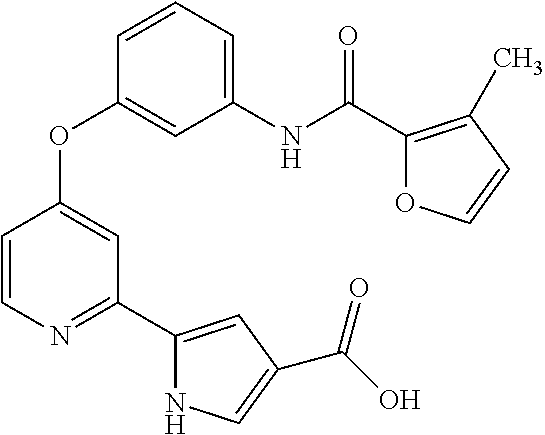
C1=CN=C(C2=CC(C(=O)O)=CN2)C=C1OC1=CC(NC(=O)C2=C(C)C=CO2)=CC=C1
